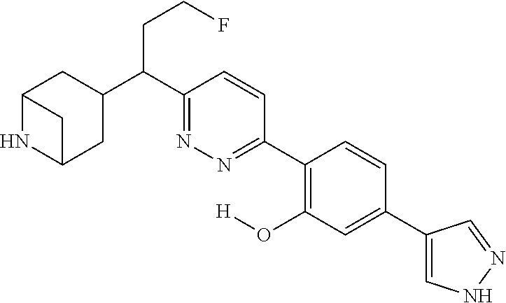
C12NC(CC(C(C3=NN=C(C4=C(O[H])C=C(C5=CNN=C5)C=C4)C=C3)CCF)C1)C2
